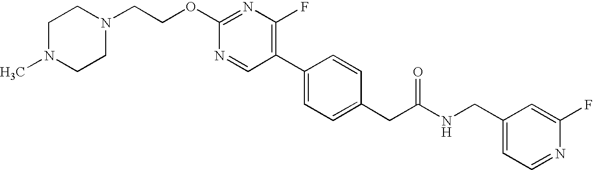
N1=CC(C2=CC=C(CC(NCC3=CC=NC(F)=C3)=O)C=C2)=C(F)N=C1OCCN1CCN(C)CC1
